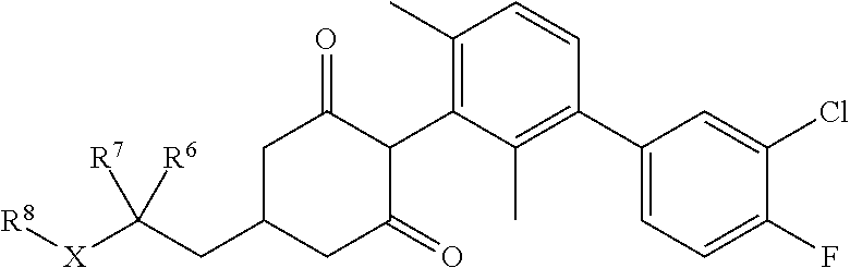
C1C(CC([X][R8])([R7])[R6])CC(=O)C(C2=C(C)C=CC(C3=CC=C(F)C(Cl)=C3)=C2C)C1=O
